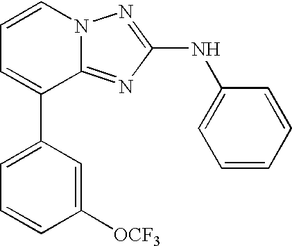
C1=C(C2=CC=CN3C2=NC(NC2=CC=CC=C2)=N3)C=C([OCF3])C=C1
